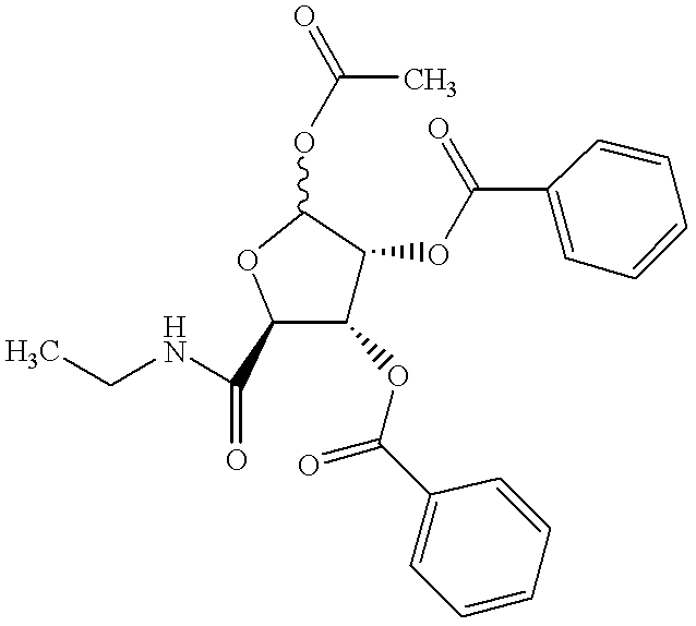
C1(OC(C2=CC=CC=C2)=O)C(OC(C2=CC=CC=C2)=O)C(OC(C)=O)OC1C(NCC)=O
